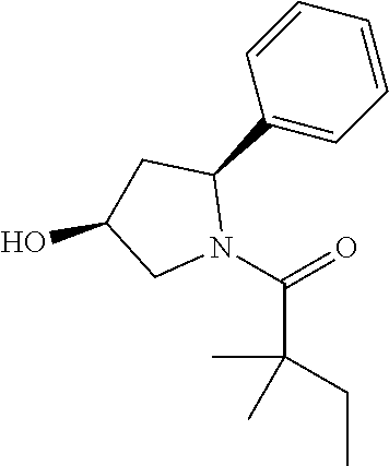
N1(C(=O)C(CC)(C)C)C(C2=CC=CC=C2)CC(O)C1
